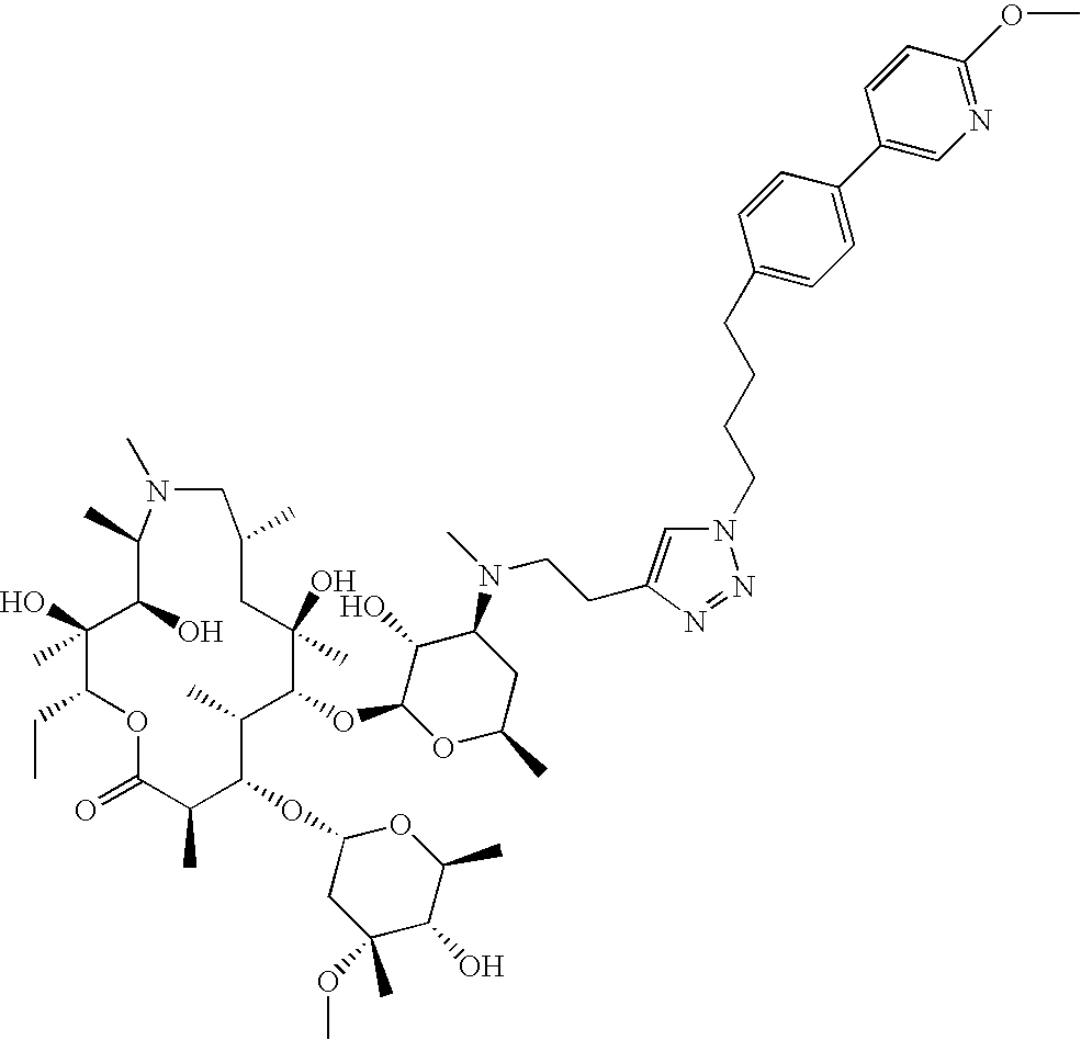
C1(O)(C)C(CC)OC(=O)C(C)C(OC2CC(OC)(C)C(O)C(C)O2)C(C)C(OC2C(O)C(N(CCC3=CN(CCCCC4=CC=C(C5=CN=C(OC)C=C5)C=C4)N=N3)C)CC(C)O2)C(C)(O)CC(C)CN(C)C(C)C1O
